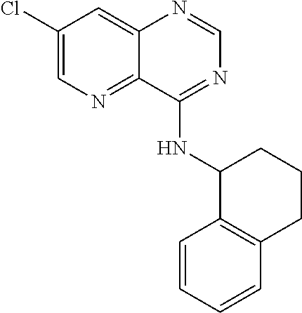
C1(Cl)=CN=C2C(=C1)N=CN=C2NC1C2=C(CCC1)C=CC=C2
